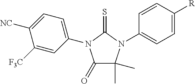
C1([F3C])=CC(N2C(=O)C(C)(C)N(C3=CC=C([R])C=C3)C2=S)=CC=C1[NC]
